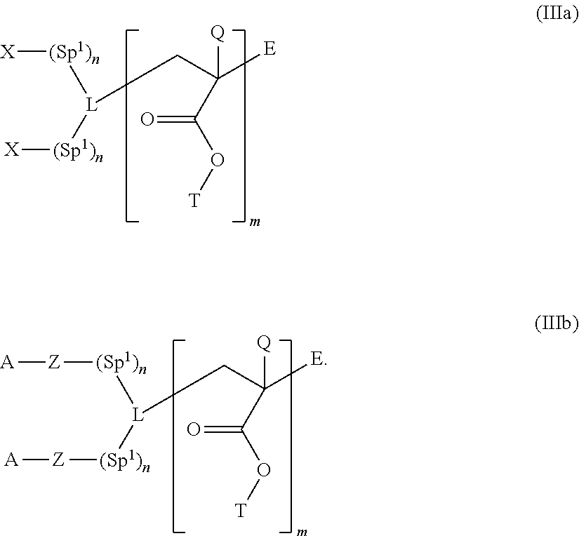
[X][(Sp1)n][L](CC([E])([Q])C(O[T])=O)[(Sp1)n][X].[Z]([(Sp1)n][L](CC([E])([Q])C(O[T])=O)[(Sp1)n][Z][A])[A]
